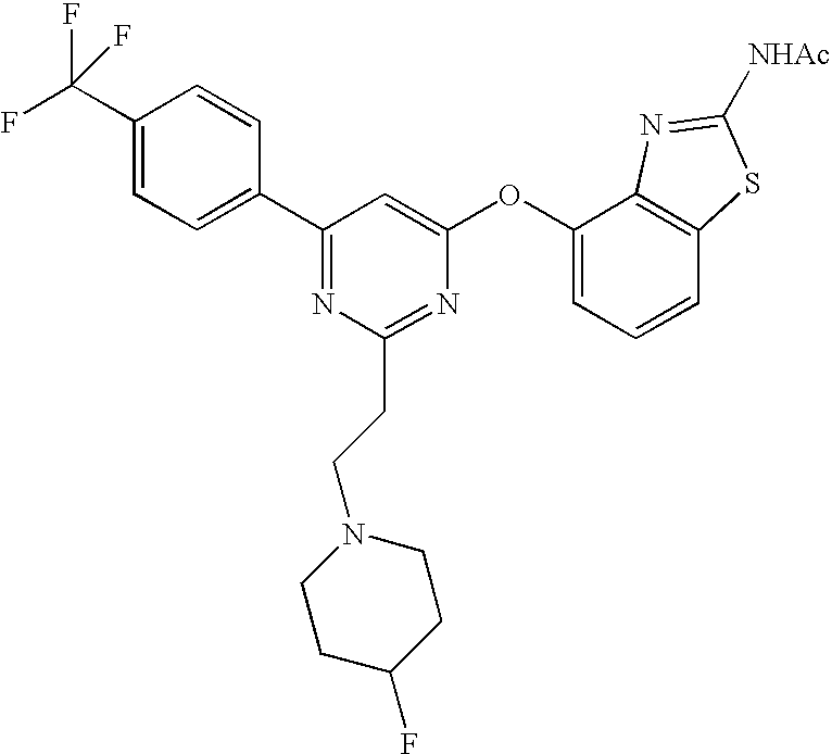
C1(C(F)(F)F)=CC=C(C2=NC(CCN3CCC(F)CC3)=NC(OC3=CC=CC4=C3N=C([NHAc])S4)=C2)C=C1
